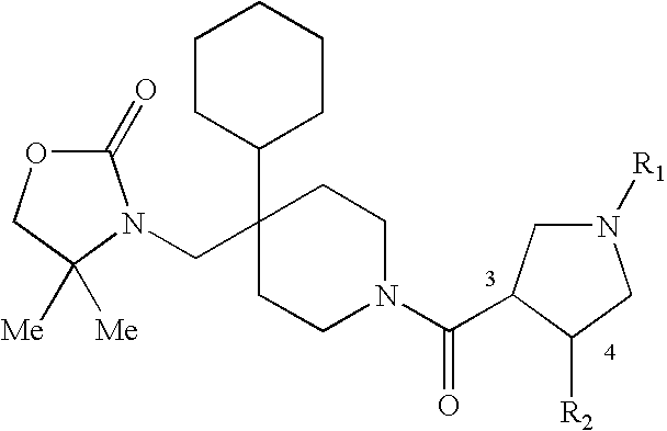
C1(=O)OCC([Me])([Me])N1CC1(C2CCCCC2)CCN(C(=O)C2CN([R1])CC2[R2])CC1
